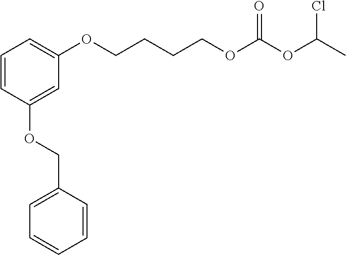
C1=CC(OCC2=CC=CC=C2)=CC(OCCCCOC(OC(C)Cl)=O)=C1
